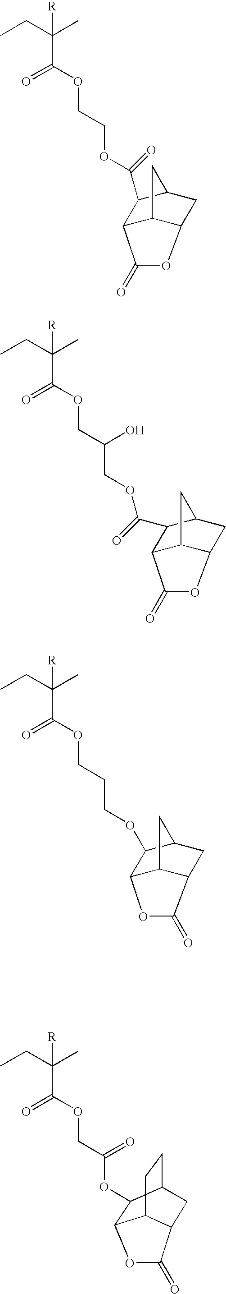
CCC(C)(C(=O)OCCOC(C1C2C3C(CC1C3)OC2=O)=O)[R].CCC(C)(C(=O)OCCCOC1C2C3C(CC1C3)C(=O)O2)[R].CCC(C)(C(=O)OCC(COC(=O)C1C2C3C(CC1C3)OC2=O)O)[R].CCC(C)(C(=O)OCC(OC1C2C3CCC1CC3C(=O)O2)=O)[R]
